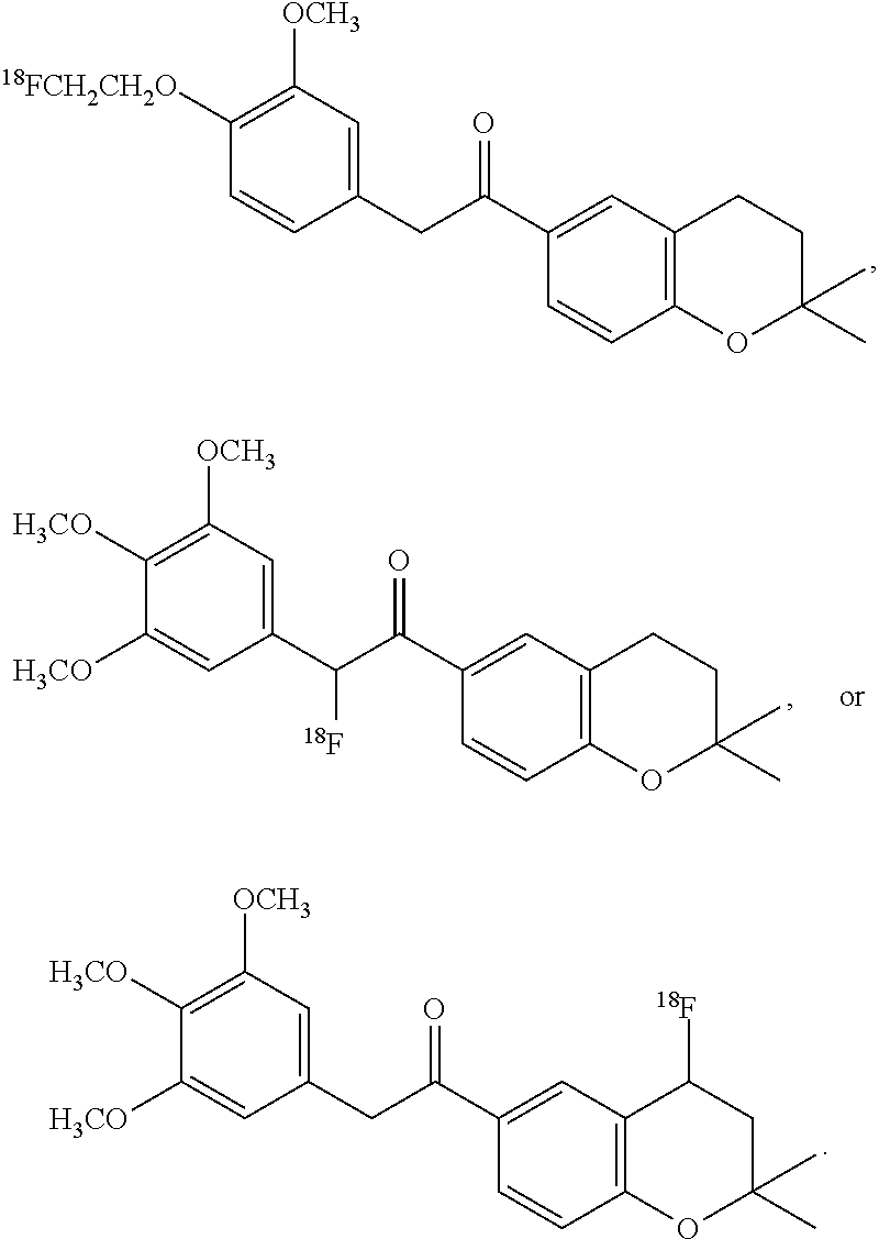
C1=CC(CC(C2=CC3=C(C=C2)OC(C)(C)CC3)=O)=CC([OCH3])=C1[18FCH2CH2O].C1([H3CO])=CC(C(C(C2=CC3=C(C=C2)OC(C)(C)CC3)=O)[18F])=CC([OCH3])=C1[H3CO].C1([H3CO])=CC(CC(C2=CC3=C(C=C2)OC(C)(C)CC3[18F])=O)=CC([OCH3])=C1[H3CO]
